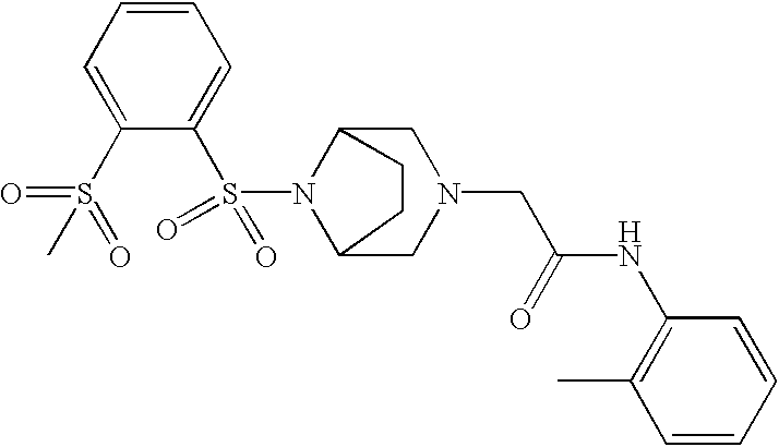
O=S(N1C2CN(CC(=O)NC3=C(C)C=CC=C3)CC1CC2)(=O)C1=CC=CC=C1S(=O)(=O)C
